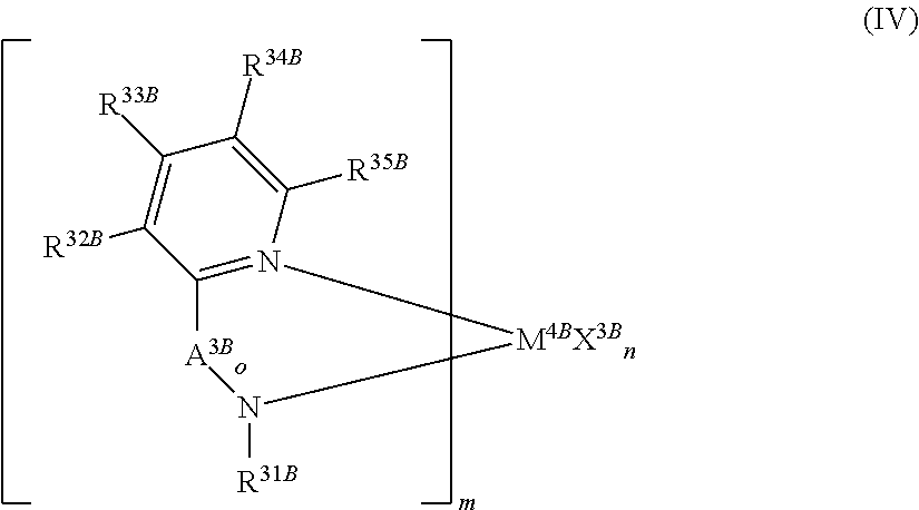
C1([R33B])=C([R32B])C2=N(C([R35B])=C1[R34B])[M4BX3Bn]N([R31B])[A3Bo]2
